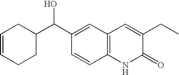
C1=CCCC(C(C2=CC3=C(C=C2)NC(=O)C(CC)=C3)O)C1
